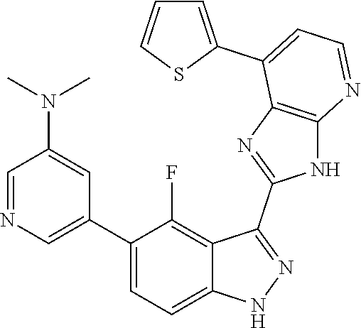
C1=NC=C(C2=CC=C3C(=C2F)C(C2=NC4=C(N2)N=CC=C4C2=CC=CS2)=NN3)C=C1N(C)C
